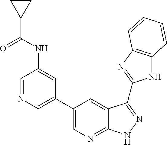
C1=NC=C(C2=CN=C3C(=C2)C(C2=NC4=C(N2)C=CC=C4)=NN3)C=C1NC(C1CC1)=O
